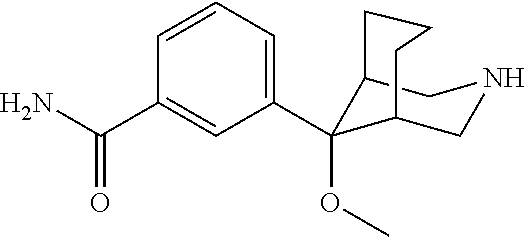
C12C(OC)(C3=CC=CC(C(N)=O)=C3)C(CNC1)CCC2
